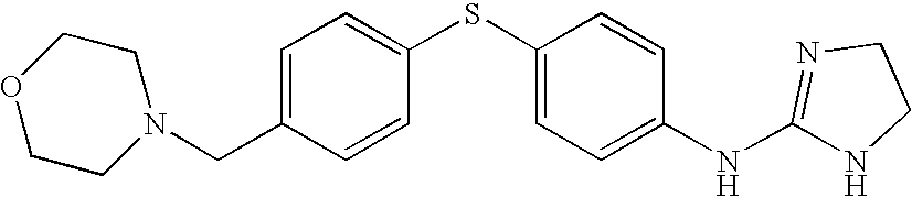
C1=C(CN2CCOCC2)C=CC(SC2=CC=C(NC3=NCCN3)C=C2)=C1
